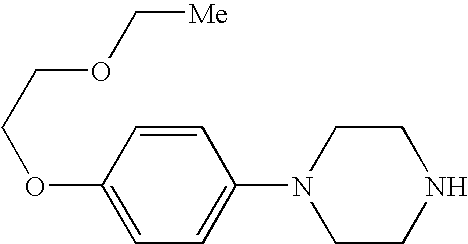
C1=C(OCCOC[Me])C=CC(N2CCNCC2)=C1
